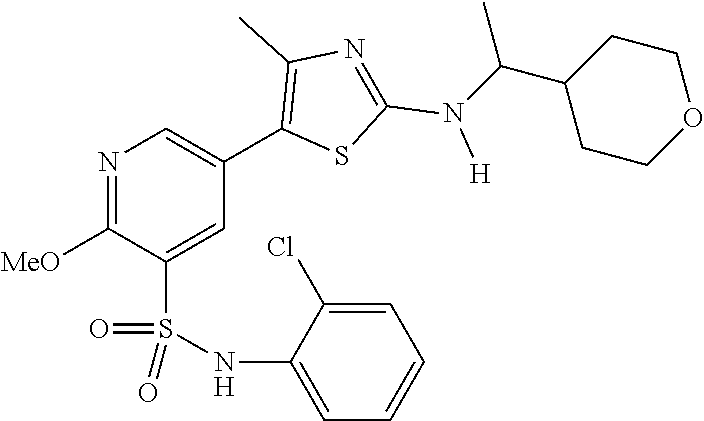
N1=C([MeO])C(S(NC2=CC=CC=C2Cl)(=O)=O)=CC(C2=C(C)N=C(N([H])C(C3CCOCC3)C)S2)=C1
